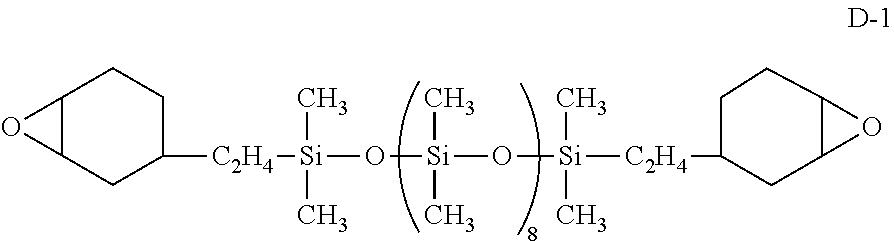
C12C(CC([C2H4][Si](O[Si](O[Si]([C2H4]C3CCC4C(C3)O4)(C)C)(C)C)(C)C)CC1)O2
